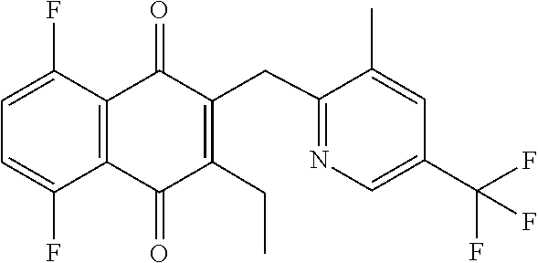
C1=C(F)C2=C(C(F)=C1)C(=O)C(CC1=NC=C(C(F)(F)F)C=C1C)=C(CC)C2=O
